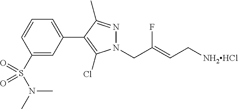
C1=C(C2=C(Cl)N(CC(=CC[NH2HCl])F)N=C2C)C=C(S(N(C)C)(=O)=O)C=C1
